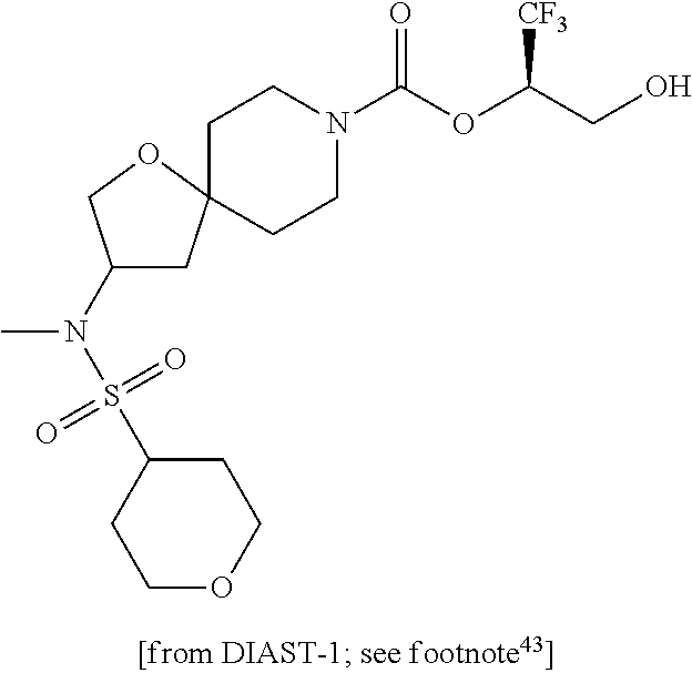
C1CN(C(OC(CO)[CF3])=O)CCC12CC(N(S(C1CCOCC1)(=O)=O)C)CO2
